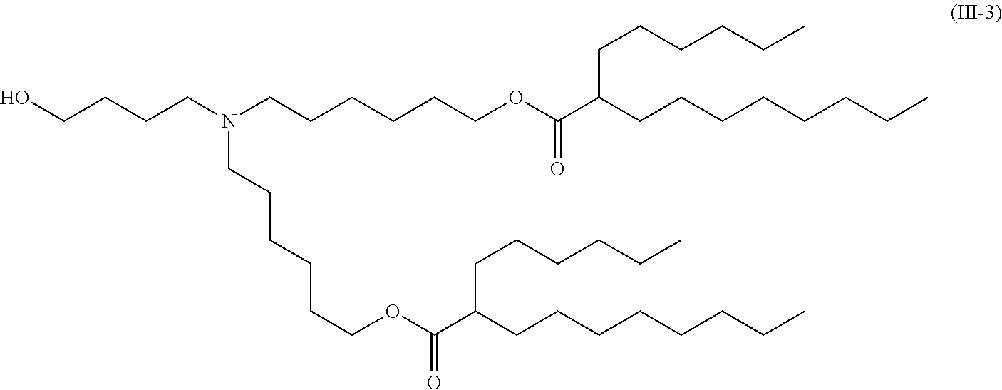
OCCCCN(CCCCCCOC(C(CCCCCCCC)CCCCCC)=O)CCCCCCOC(C(CCCCCCCC)CCCCCC)=O
